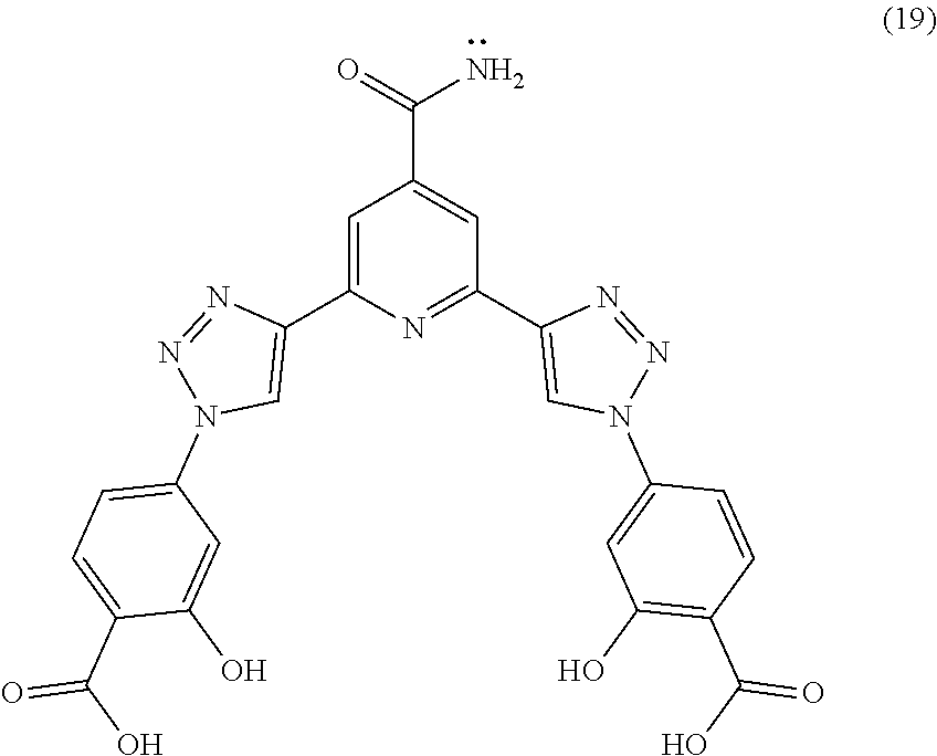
C1(N2N=NC(C3=NC(C4=CN(C5=CC=C(C(O)=O)C(O)=C5)N=N4)=CC(C(N)=O)=C3)=C2)=CC(O)=C(C(=O)O)C=C1
